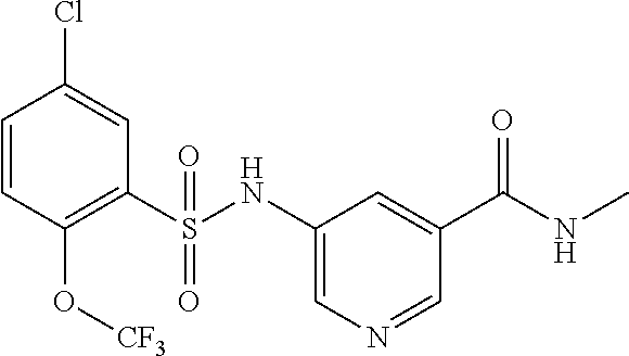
C1=CC(O[CF3])=C(S(NC2=CN=CC(C(NC)=O)=C2)(=O)=O)C=C1Cl
